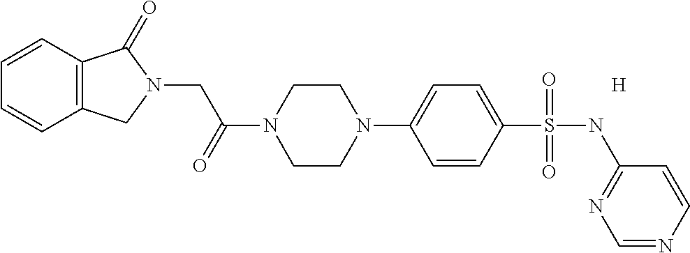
C12=C(C=CC=C1)C(=O)N(CC(=O)N1CCN(C3=CC=C(S(NC4=NC=NC=C4)(=O)=O)C=C3)CC1)C2.[H]
